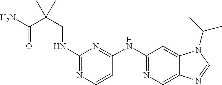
C1(NCC(C(=O)N)(C)C)=NC=CC(NC2=NC=C3C(=C2)N(C(C)C)C=N3)=N1
